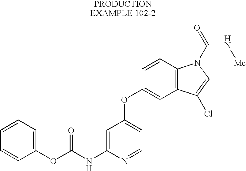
C1=CC=C(OC(NC2=CC(OC3=CC4=C(C=C3)N(C(=O)N[Me])C=C4Cl)=CC=N2)=O)C=C1
